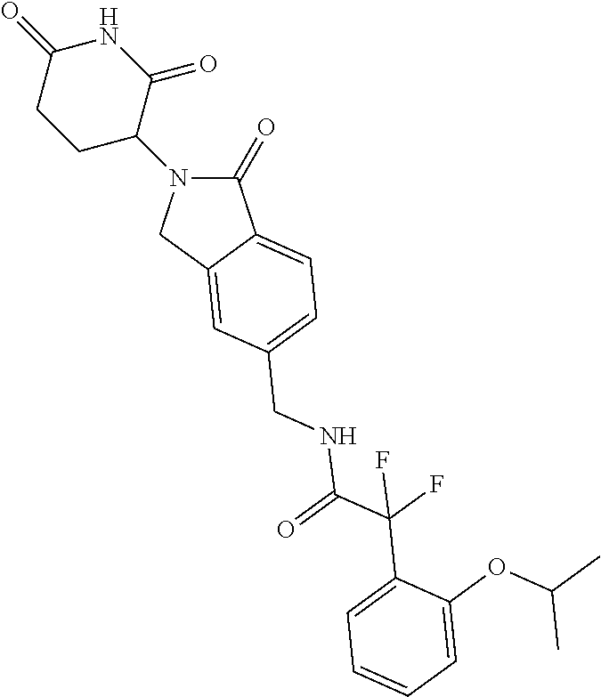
C1(=O)N(C2CCC(=O)NC2=O)CC2=CC(CNC(C(C3=CC=CC=C3OC(C)C)(F)F)=O)=CC=C12
